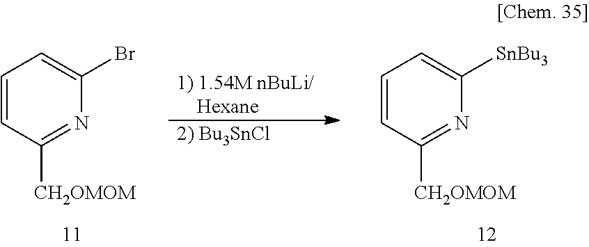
[1) 1.54M nBuLi/    Hexane].C1=CC([CH2OMOM])=NC([SnBu3])=C1.C1=CC([CH2OMOM])=NC(Br)=C1.[2) Bu3SnCl]
